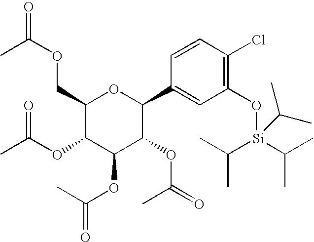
C1(COC(=O)C)C(OC(C)=O)C(OC(=O)C)C(OC(=O)C)C(C2=CC(O[Si](C(C)C)(C(C)C)C(C)C)=C(Cl)C=C2)O1
